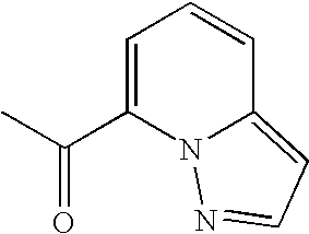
C1=C(C(C)=O)N2C(=CC=N2)C=C1
